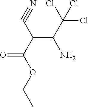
C(=C(C(Cl)(Cl)Cl)N)(C(OCC)=O)C#N
